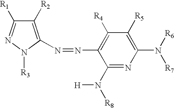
C1([R2])=C(N=NC2=C([R4])C([R5])=C(N([R6])[R7])N=C2N([R8])[H])N([R3])N=C1[R1]
